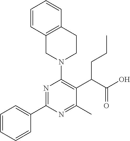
C1=CC=CC(C2=NC(N3CCC4=C(C3)C=CC=C4)=C(C(C(O)=O)CCC)C(C)=N2)=C1
